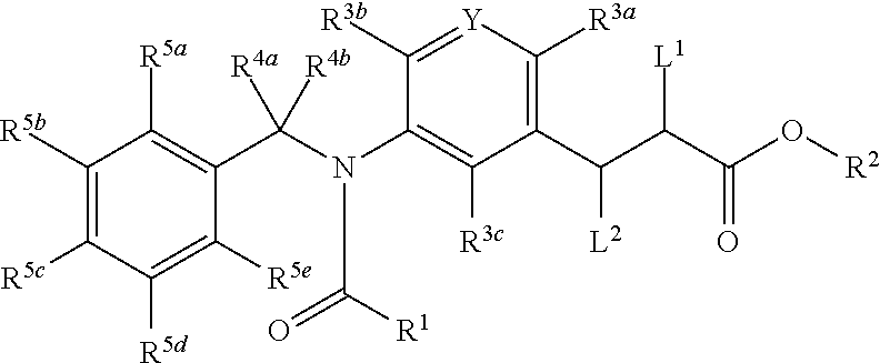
C1([R5b])=C([R5c])C([R5d])=C([R5e])C(C(N(C2=C([R3c])C(C(C(C(O[R2])=O)[L1])[L2])=C([R3a])[Y]=C2[R3b])C([R1])=O)([R4a])[R4b])=C1[R5a]
